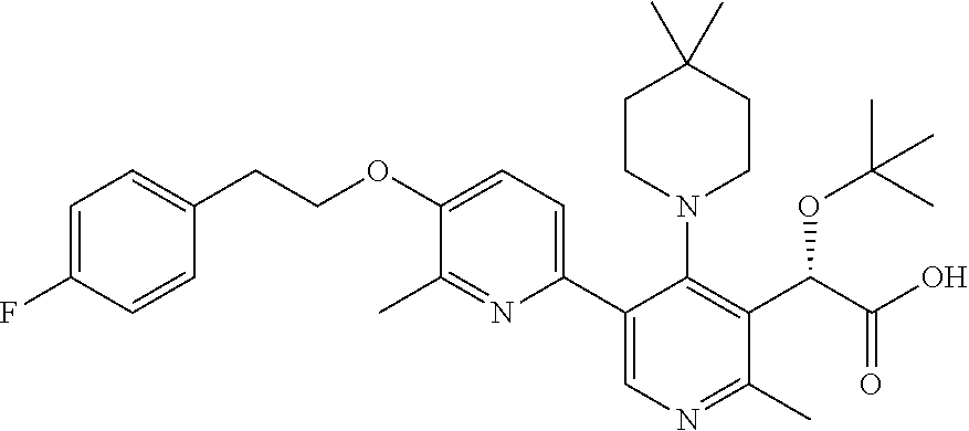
C1CN(C2=C(C(C(O)=O)OC(C)(C)C)C(C)=NC=C2C2=CC=C(OCCC3=CC=C(F)C=C3)C(C)=N2)CCC1(C)C
